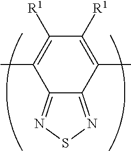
C1([R1])=C(C)C2=NSN=C2C(C)=C1[R1]
